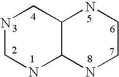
N1CNC2C(C1)NCCN2
